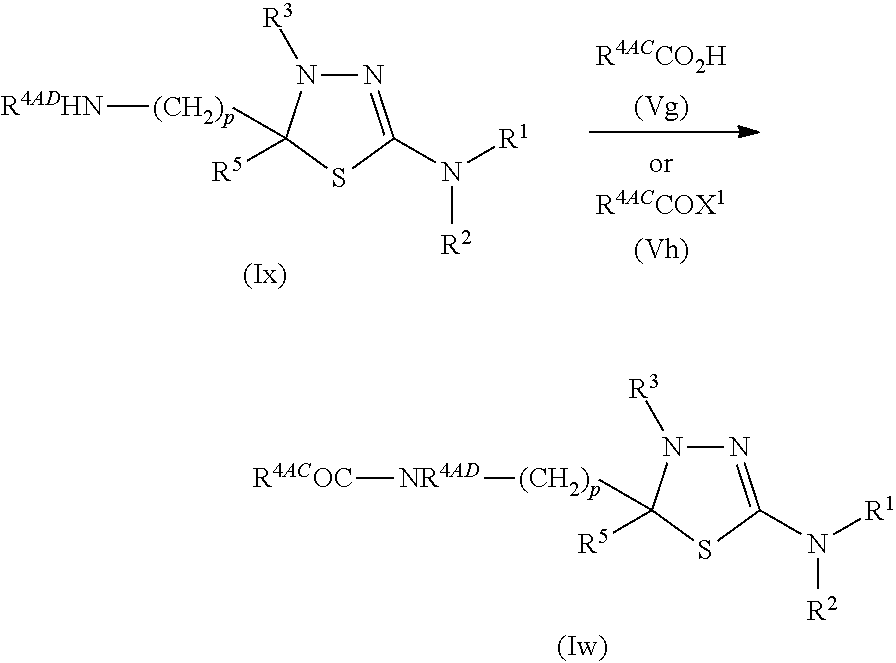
[R4ACCO2H].N1=C(N([R1])[R2])SC([(CH2)p][R4ADHN])([R5])N1[R3].N1=C(N([R1])[R2])SC([(CH2)p][NR4AD][R4ACOC])([R5])N1[R3]
